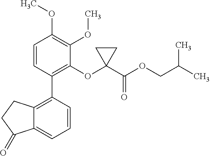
C12=C(C3=C(OC4(C(OCC(C)C)=O)CC4)C(OC)=C(OC)C=C3)C=CC=C1C(=O)CC2
